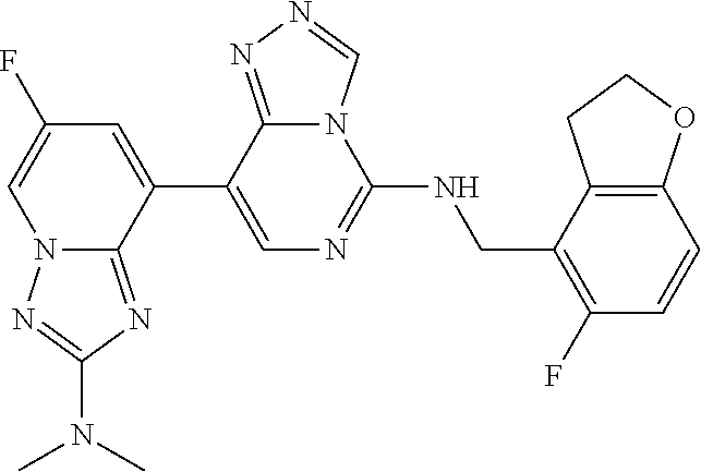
C1(C2=CC(F)=CN3C2=NC(N(C)C)=N3)=CN=C(NCC2=C(F)C=CC3=C2CCO3)N2C1=NN=C2
